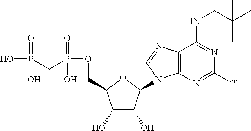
C1(O)C(O)C(N2C3=C(C(NCC(C)(C)C)=NC(Cl)=N3)N=C2)OC1COP(=O)(O)CP(=O)(O)O
